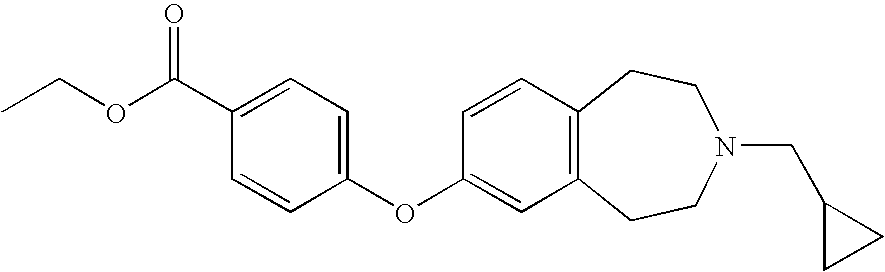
C1(OC2=CC3=C(C=C2)CCN(CC2CC2)CC3)=CC=C(C(OCC)=O)C=C1
